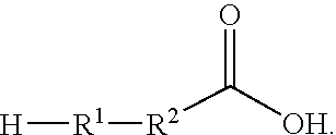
[H][R1][R2]C([OH])=O
